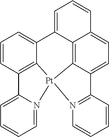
C12=CC=CC=N1[Pt]13C4=C2C=CC=C4C2=CC=CC4=CC=C(C1=C24)C1=N3C=CC=C1
